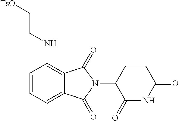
C1=CC=C2C(=C1NCC[TsO])C(=O)N(C1C(=O)NC(=O)CC1)C2=O
